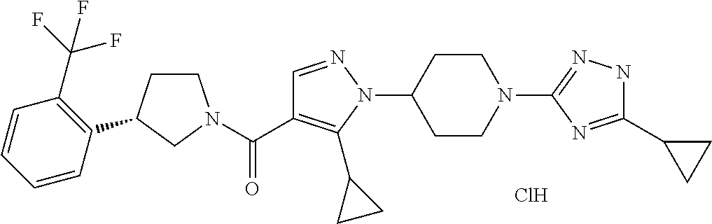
C1CC(C2=C(C(F)(F)F)C=CC=C2)CN1C(C1=C(C2CC2)N(C2CCN(C3=NNC(C4CC4)=N3)CC2)N=C1)=O.Cl
